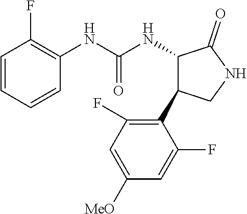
C1(NC(NC2C(=O)NCC2C2=C(F)C=C([MeO])C=C2F)=O)=C(F)C=CC=C1
